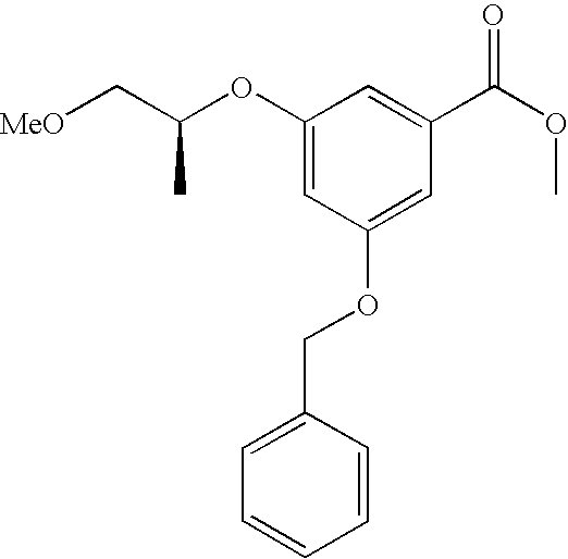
[MeO]CC(OC1=CC(OCC2=CC=CC=C2)=CC(C(OC)=O)=C1)C
